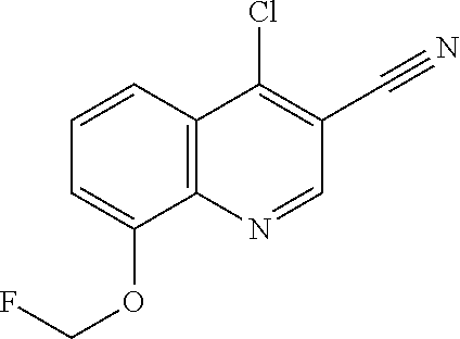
C1=CC2=C(C(OCF)=C1)N=CC(C#N)=C2Cl
